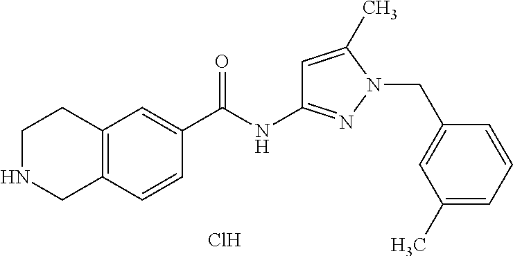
C12=C(C=CC(C(NC3=NN(CC4=CC(C)=CC=C4)C(C)=C3)=O)=C1)CNCC2.Cl
